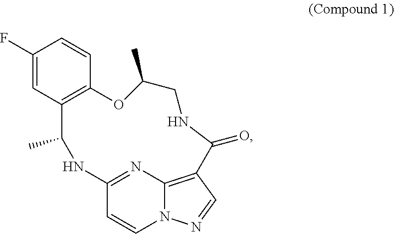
C12=NC3=C(C=NN3C=C1)C(=O)NCC(C)OC1=C(C=C(F)C=C1)C(C)N2
